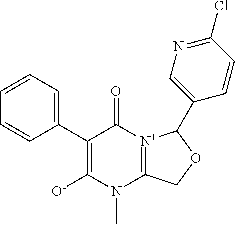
C1(C2=CC=CC=C2)=C([O-])N(C)C2=[N+](C1=O)C(C1=CN=C(Cl)C=C1)OC2
